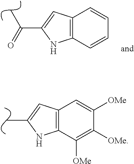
C12=C(C=CC=C1)NC(C(=O)C)=C2.C12=C(C([OMe])=C([OMe])C([OMe])=C1)NC(C)=C2
